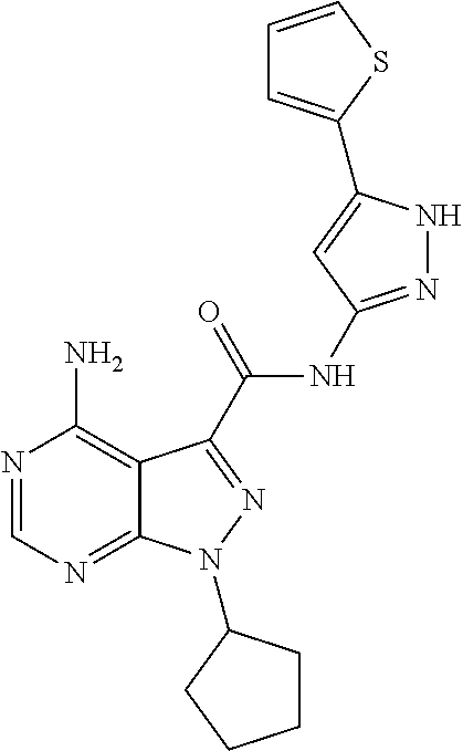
N1=CN=C2C(=C1N)C(C(=O)NC1=NNC(C3=CC=CS3)=C1)=NN2C1CCCC1
